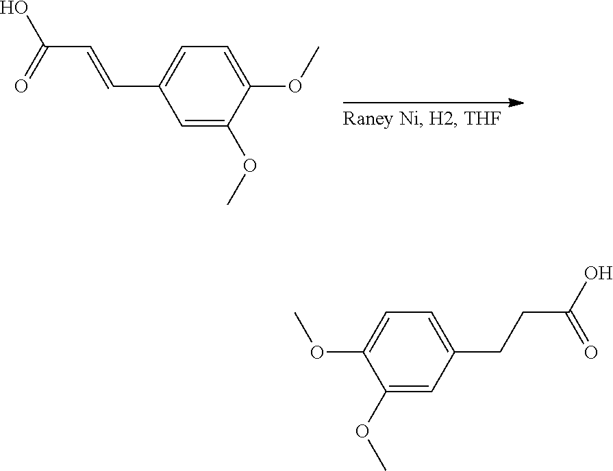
C1=C(OC)C(OC)=CC=C1C=CC(O)=O.C1=C(OC)C(OC)=CC=C1CCC(O)=O
